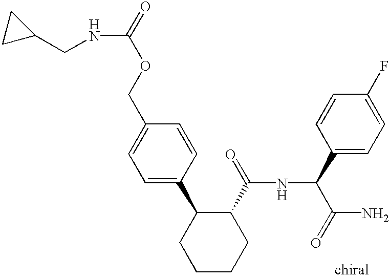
C1=C(C2CCCCC2C(=O)NC(C(N)=O)C2=CC=C(F)C=C2)C=CC(COC(=O)NCC2CC2)=C1
